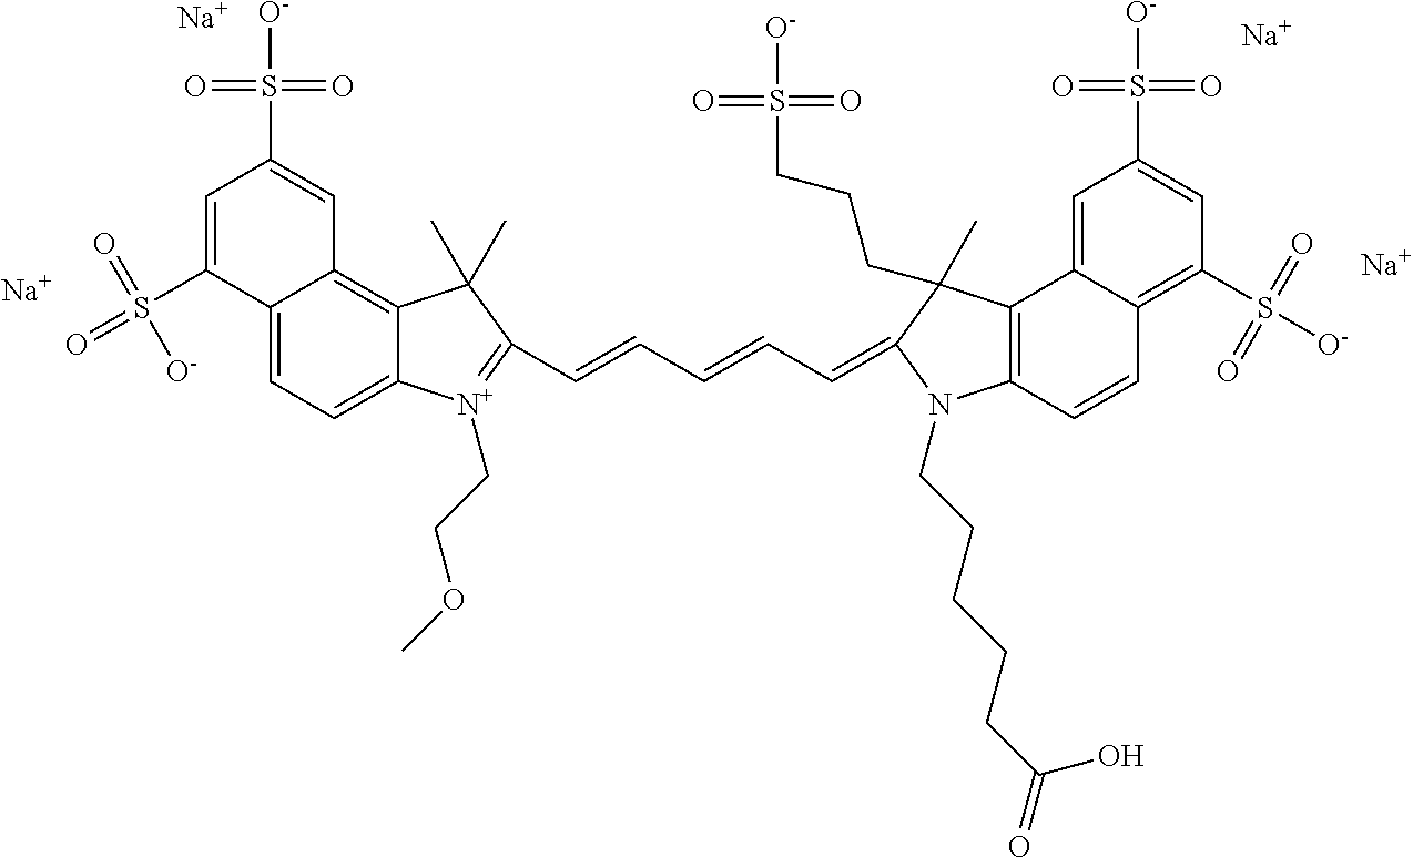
C12=CC=C3C(=C1C=C(S([O-])(=O)=O)C=C2S(=O)(=O)[O-])C(C)(C)C(C=CC=CC=C1C(C)(CCCS([O-])(=O)=O)C2=C(N1CCCCCC(=O)O)C=CC1=C(S([O-])(=O)=O)C=C(S([O-])(=O)=O)C=C21)=[N+]3CCOC.[Na].[Na].[Na].[Na]
